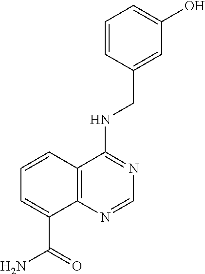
C1=C(CNC2=NC=NC3=C2C=CC=C3C(=O)N)C=CC=C1O
